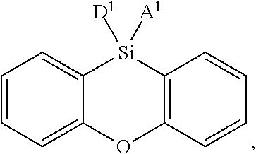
C1=CC=C2C(=C1)[Si]([D1])([A1])C1=C(O2)C=CC=C1
